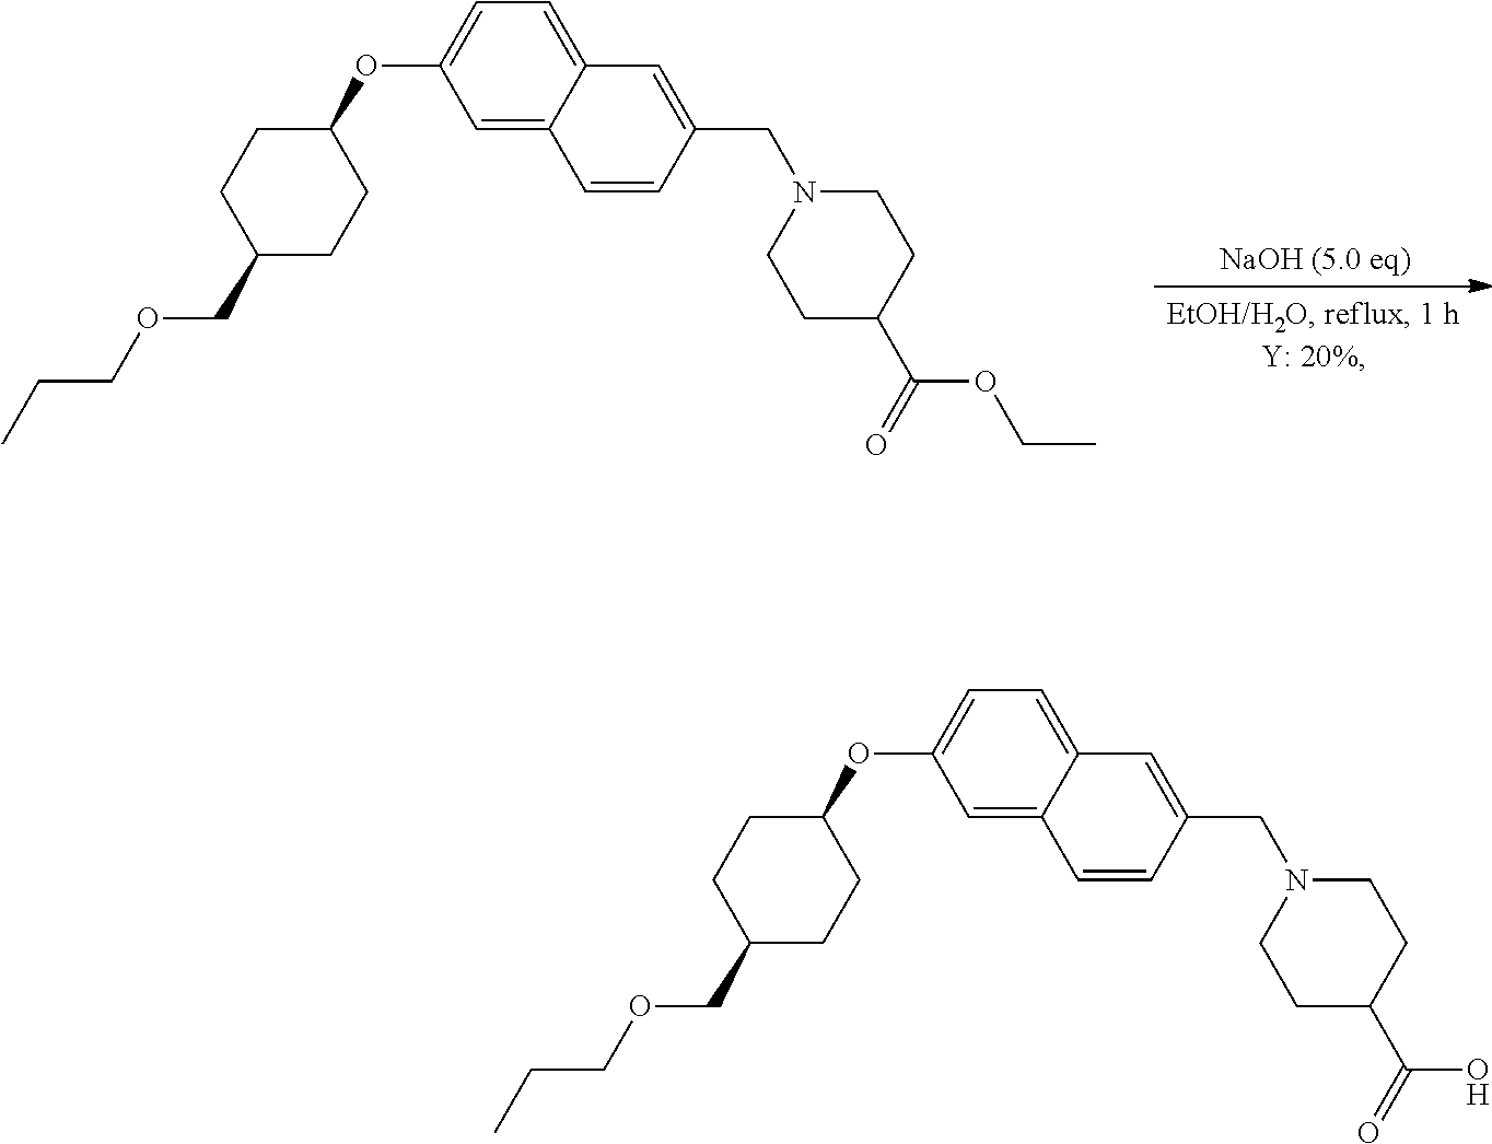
C1=C2C(=CC=C1OC1CCC(COCCC)CC1)C=C(CN1CCC(C(OCC)=O)CC1)C=C2.C1=C2C(=CC=C1OC1CCC(COCCC)CC1)C=C(CN1CCC(C(O)=O)CC1)C=C2
